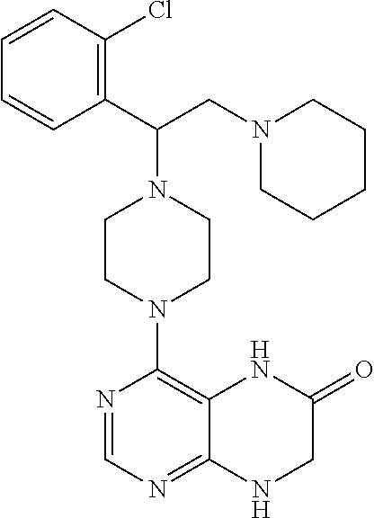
C1(C(CN2CCCCC2)N2CCN(C3=C4C(=NC=N3)NCC(=O)N4)CC2)=C(Cl)C=CC=C1
